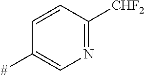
C1=CC([CHF2])=NC=C1[#]
